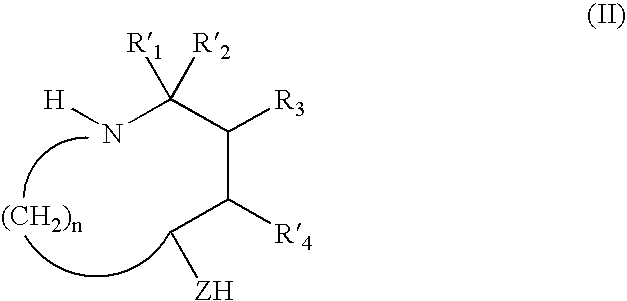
N(C(C(C(C[ZH])[R4])[R3])([R1])[R2])[H]
